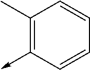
C1(C)=C(->C)C=CC=C1
